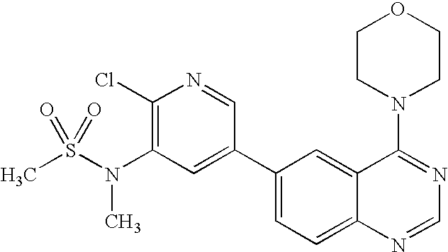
CS(N(C1=C(Cl)N=CC(C2=CC=C3C(=C2)C(N2CCOCC2)=NC=N3)=C1)C)(=O)=O
